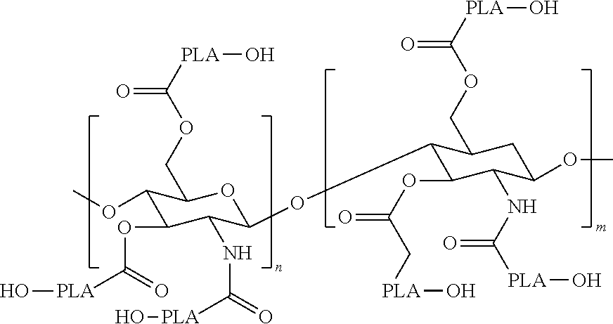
C1(OC)C(OC([PLA]O)=O)C(NC(=O)[PLA]O)C(OC2C(OC(C[PLA]O)=O)C(NC(=O)[PLA]O)C(OC)CC2COC([PLA]O)=O)OC1COC([PLA]O)=O
